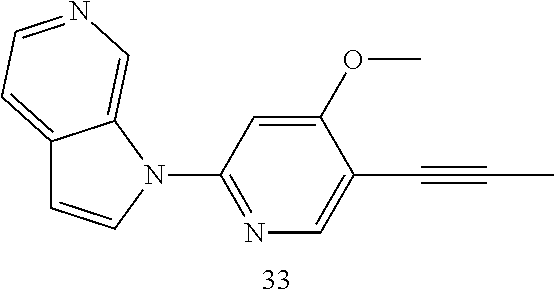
C12=CC=NC=C1N(C1=NC=C(C#CC)C(OC)=C1)C=C2
